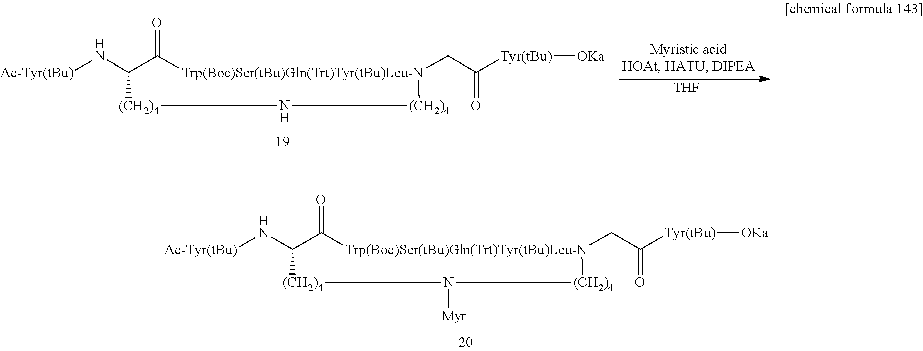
N(C1C(=O)[Trp(Boc)Ser(tBu)Gln(Trt)Tyr(tBu)Leu-N](CC([Tyr(tBu)][OKa])=O)[(CH2)4]N([Myr])[(CH2)4]1)[Ac-Tyr(tBu)].N(C1C(=O)[Trp(Boc)Ser(tBu)Gln(Trt)Tyr(tBu)Leu-N](CC([Tyr(tBu)][OKa])=O)[(CH2)4]N[(CH2)4]1)[Ac-Tyr(tBu)].[THF]
